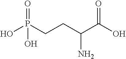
OP(CCC(C(O)=O)N)(=O)O
